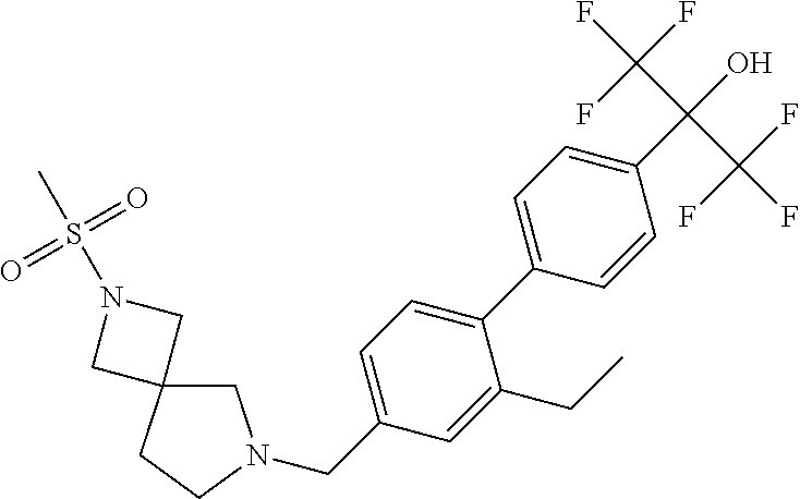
C(C1=CC=C(C2=CC=C(C(O)(C(F)(F)F)C(F)(F)F)C=C2)C(CC)=C1)N1CC2(CC1)CN(S(C)(=O)=O)C2
